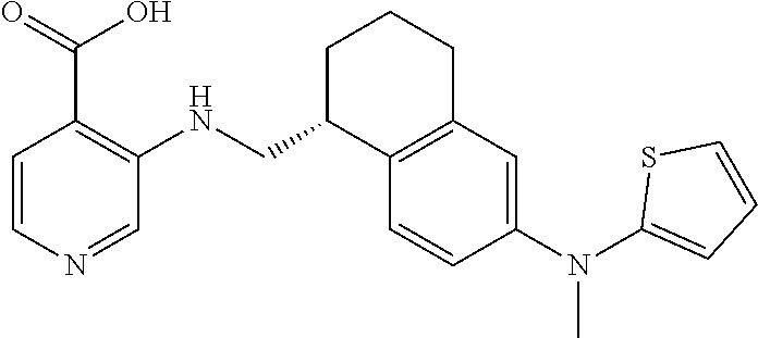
C1=CC(N(C2=CC=CS2)C)=CC2=C1C(CNC1=C(C(O)=O)C=CN=C1)CCC2
